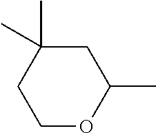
C1OC(C)CC(C)(C)C1
